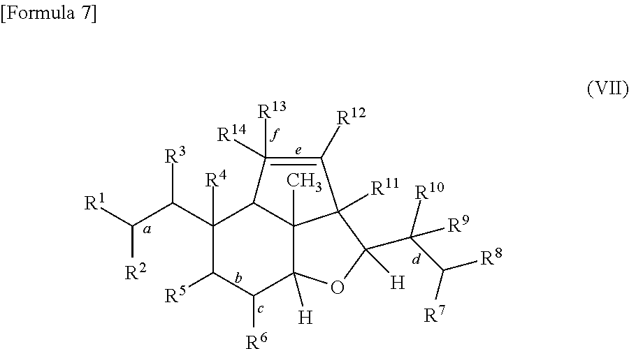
C1(C(C([R1])[R2])[R3])([R4])C([R5])C([R6])C2([H])C3(C)C1C([R14])([R13])=C([R12])C3([R11])C([H])(C(C([R7])[R8])([R10])[R9])O2
